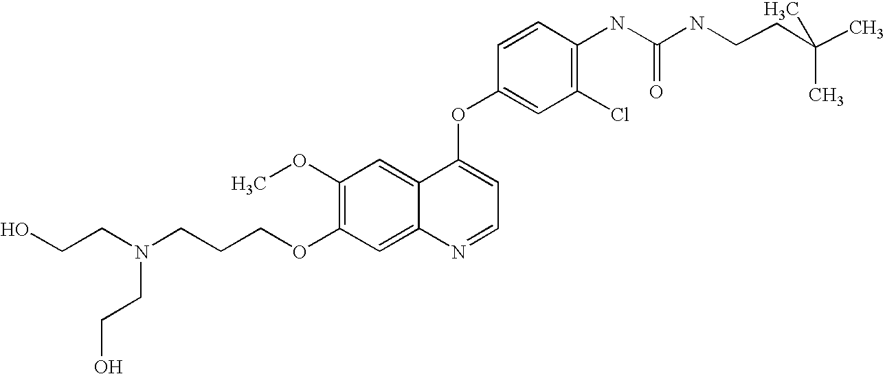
C1=CC(OC2=CC=NC3=CC(OCCCN(CCO)CCO)=C(OC)C=C23)=CC(Cl)=C1NC(=O)NCCC(C)(C)C
